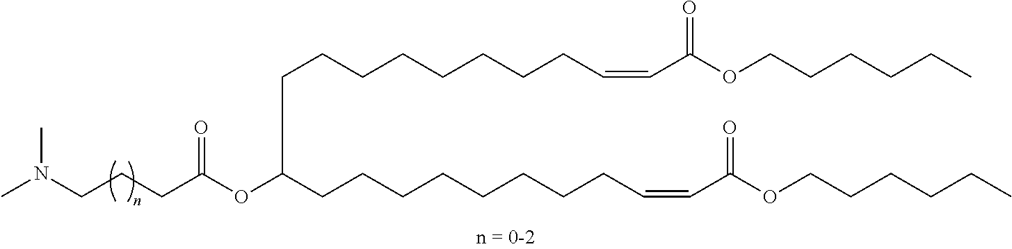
CN(CCCC(OC(CCCCCCCCC=CC(OCCCCCC)=O)CCCCCCCCC=CC(OCCCCCC)=O)=O)C
